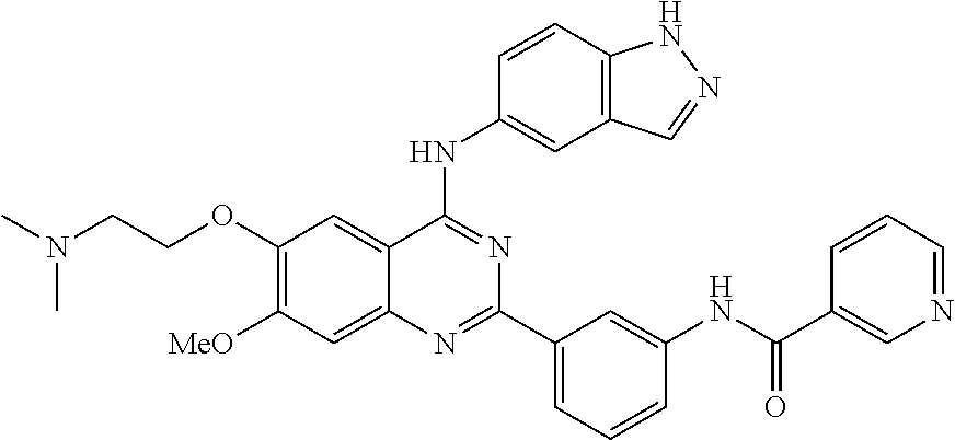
C1(OCCN(C)C)=C([MeO])C=C2C(=C1)C(NC1=CC3=C(C=C1)NN=C3)=NC(C1=CC=CC(NC(C3=CN=CC=C3)=O)=C1)=N2
